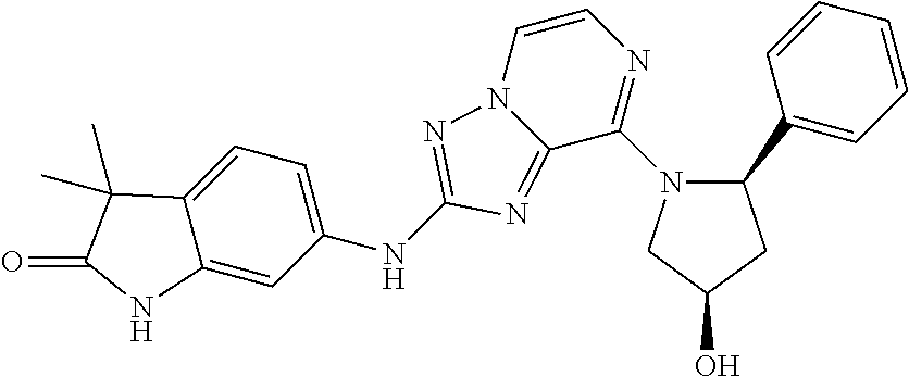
C12=CC=C(NC3=NN4C(=N3)C(N3C(C5=CC=CC=C5)CC(O)C3)=NC=C4)C=C1NC(=O)C2(C)C
